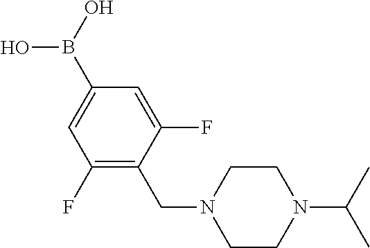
B(C1=CC(F)=C(CN2CCN(C(C)C)CC2)C(F)=C1)(O)O
